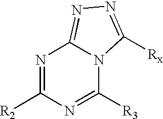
N1=C([R2])N=C([R3])N2C1=NN=C2[Rx]
